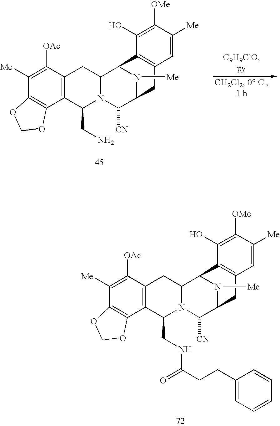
C1([Me])=C([OAc])C2=C(C3=C1OCO3)C(CN)N1C(C2)C2N([Me])C(C1[CN])CC1=C2C(O)=C([OMe])C([Me])=C1.C1([Me])=C([OAc])C2=C(C3=C1OCO3)C(CNC(=O)CCC1=CC=CC=C1)N1C(C2)C2N([Me])C(C1[CN])CC1=C2C(O)=C([OMe])C([Me])=C1
